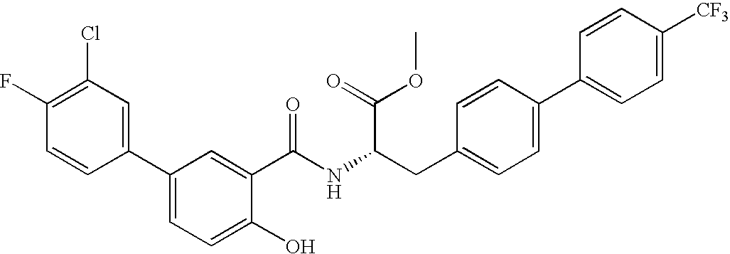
C1=CC(C2=CC=C(O)C(C(=O)NC(CC3=CC=C(C4=CC=C([CF3])C=C4)C=C3)C(OC)=O)=C2)=CC(Cl)=C1F
